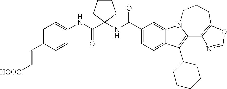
C12=CC=C(C(NC3(C(NC4=CC=C(C=C[HOOC])C=C4)=O)CCCC3)=O)C=C1N1C(=C2C2CCCCC2)C2=C(CCC1)OC=N2
